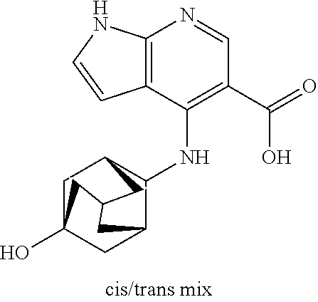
C12=C(C(NC3C4CC5(O)CC3CC(C4)C5)=C(C(=O)O)C=N1)C=CN2
